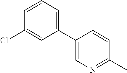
C1=C(C2=CC=CC(Cl)=C2)C=CC(C)=N1
